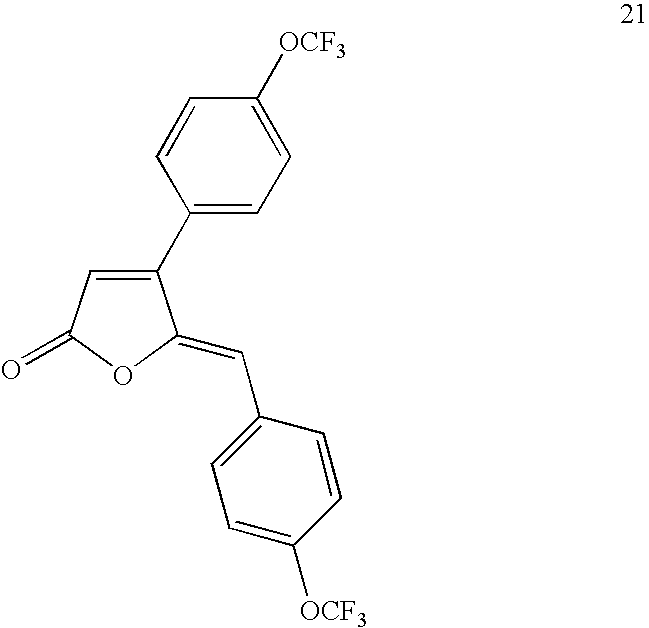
C1(C2=CC=C([OCF3])C=C2)=CC(=O)OC1=CC1=CC=C([OCF3])C=C1
